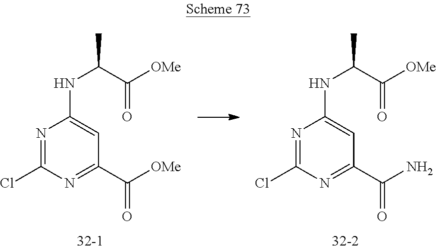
N1=C(Cl)N=C(C(N)=O)C=C1NC(C)C([OMe])=O.N1=C(Cl)N=C(C([OMe])=O)C=C1NC(C)C([OMe])=O
